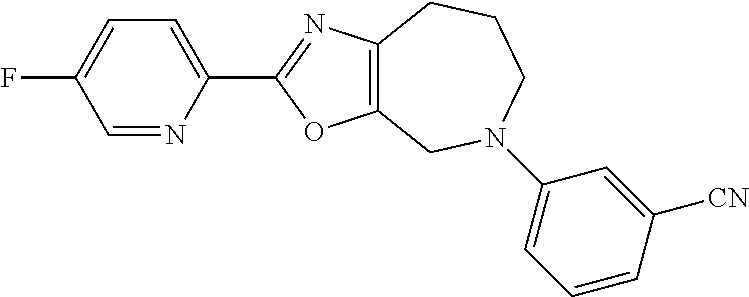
C12=C(CN(C3=CC=CC([CN])=C3)CCC1)OC(C1=CC=C(F)C=N1)=N2
